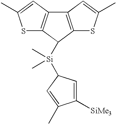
C12=C(C([Si](C)(C)C3C=C([SiMe3])C(C)=C3)C3=C1C=C(C)S3)SC(C)=C2
